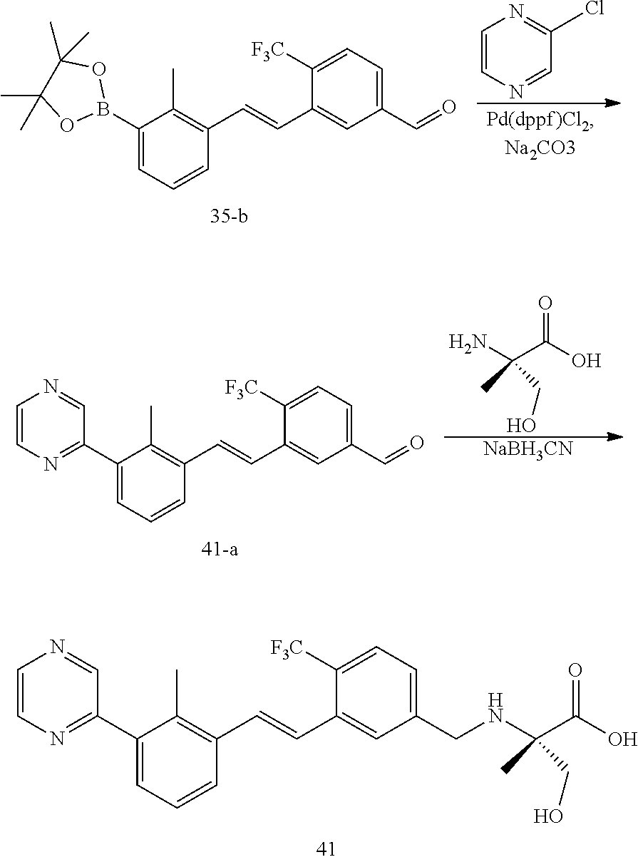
C1(C2=NC=CN=C2)=CC=CC(C=CC2=CC(CNC(C(O)=O)(C)CO)=CC=C2[F3C])=C1C.O=C(C(N)(C)CO)O.[NaBH3CN].C1(C2=NC=CN=C2)=CC=CC(C=CC2=CC(C=O)=CC=C2[F3C])=C1C.C1(B2OC(C)(C)C(C)(C)O2)=CC=CC(C=CC2=CC(C=O)=CC=C2[F3C])=C1C.C1=CN=CC(Cl)=N1
